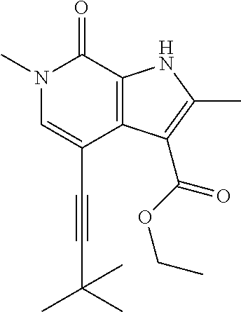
C(C1=CN(C)C(=O)C2=C1C(C(OCC)=O)=C(C)N2)#CC(C)(C)C
